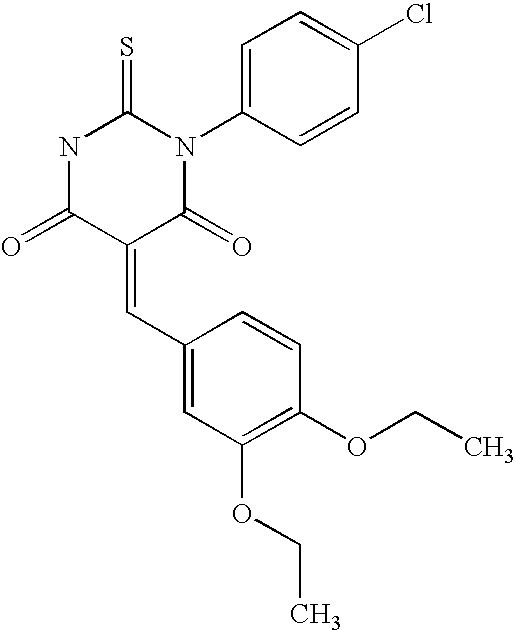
N1C(=O)C(=CC2=CC(OCC)=C(OCC)C=C2)C(=O)N(C2=CC=C(Cl)C=C2)C1=S
